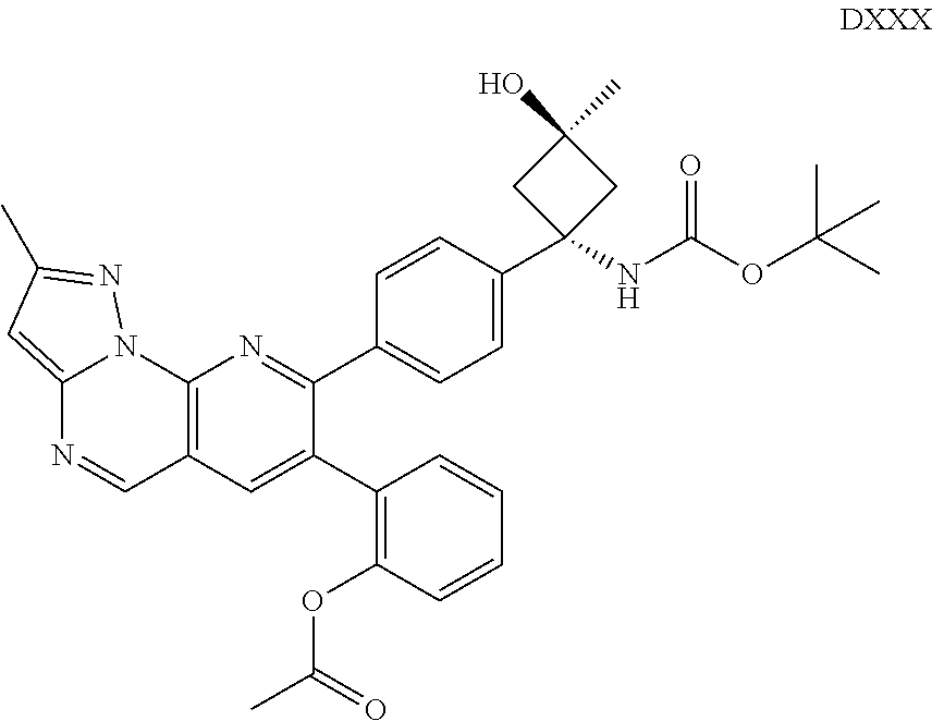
C12=CC(C)=NN1C1=C(C=N2)C=C(C2=C(OC(C)=O)C=CC=C2)C(C2=CC=C(C3(NC(OC(C)(C)C)=O)CC(O)(C)C3)C=C2)=N1
